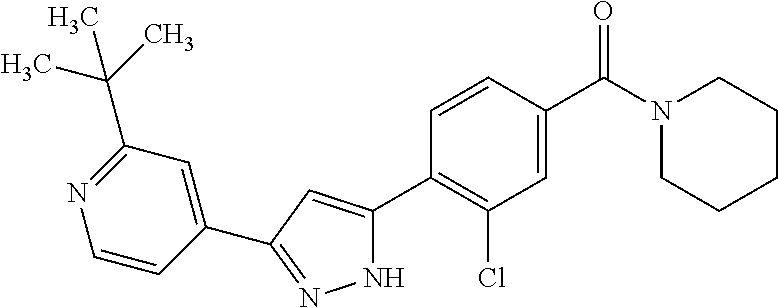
C1(C2=NNC(C3=C(Cl)C=C(C(N4CCCCC4)=O)C=C3)=C2)=CC(C(C)(C)C)=NC=C1
